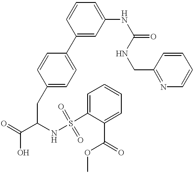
C1(C2=CC=C(CC(C(=O)O)NS(=O)(C3=CC=CC=C3C(OC)=O)=O)C=C2)=CC(NC(=O)NCC2=NC=CC=C2)=CC=C1
